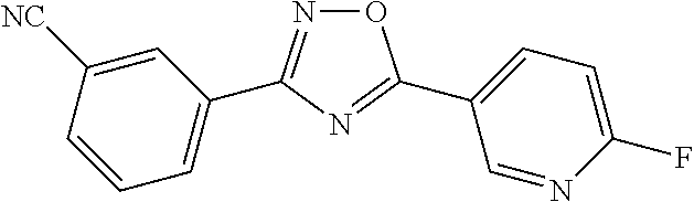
O1N=C(C2=CC=CC([NC])=C2)N=C1C1=CC=C(F)N=C1
